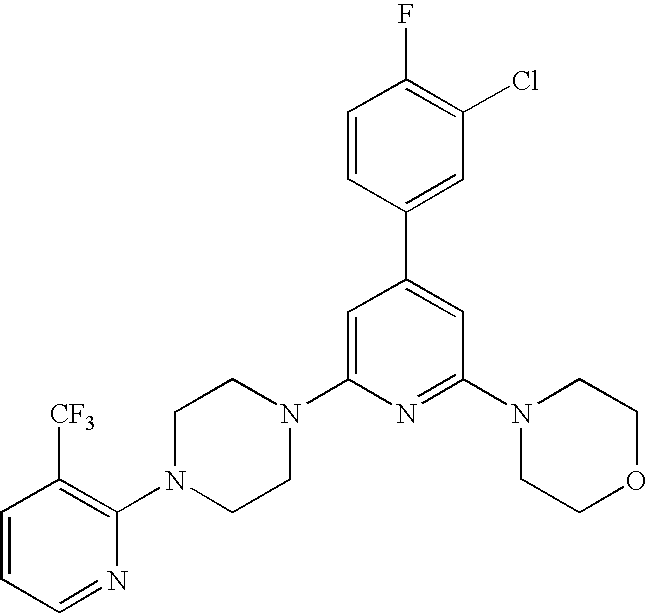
C1=CC(C2=CC(N3CCOCC3)=NC(N3CCN(C4=C([CF3])C=CC=N4)CC3)=C2)=CC(Cl)=C1F
